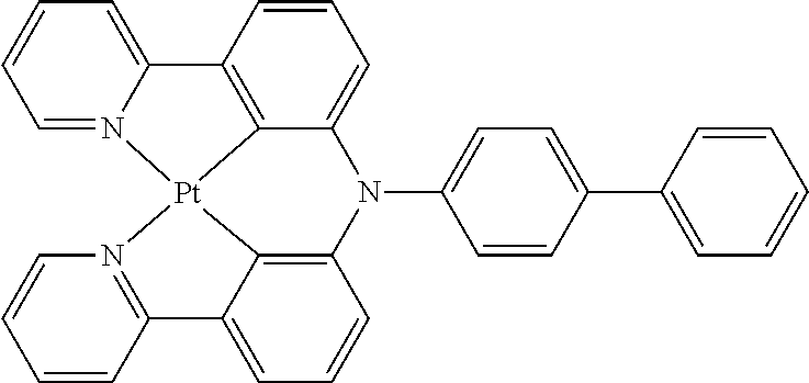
C1=N2C(=CC=C1)C1=C3C(=CC=C1)N(C1=CC=C(C4=CC=CC=C4)C=C1)C1=C4[Pt]23N2=C(C4=CC=C1)C=CC=C2
